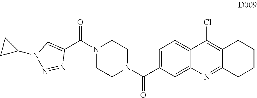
C1=C(C(N2CCN(C(=O)C3=CN(C4CC4)N=N3)CC2)=O)C=C2C(=C1)C(Cl)=C1C(=N2)CCCC1
